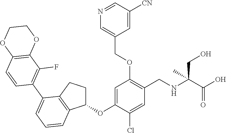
C1=C(OC2CCC3=C2C=CC=C3C2=C(F)C3=C(C=C2)OCCO3)C(Cl)=CC(CNC(CO)(C(=O)O)C)=C1OCC1=CN=CC([CN])=C1
